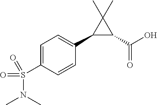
C1(C2=CC=C(S(=O)(=O)N(C)C)C=C2)C(C(O)=O)C1(C)C
